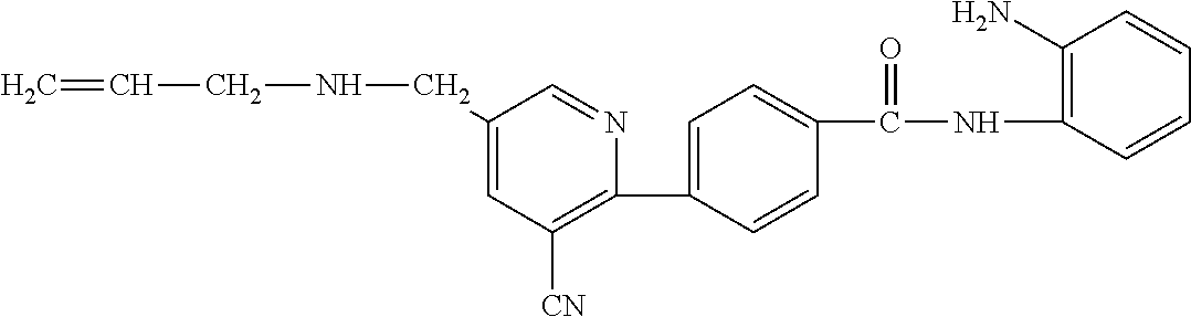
C1(CNCC=C)=CC([CN])=C(C2=CC=C(C(NC3=C(N)C=CC=C3)=O)C=C2)N=C1
